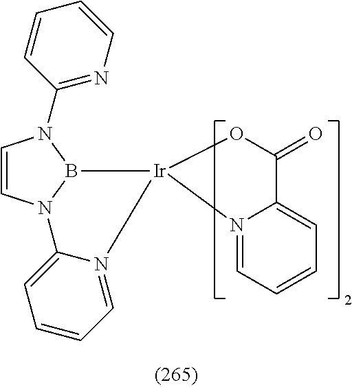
C1=CN2B(N1C1=NC=CC=C1)[Ir]1(N3=CC=CC=C23)N2=CC=CC=C2C(=O)O1
